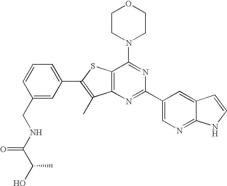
C1CN(C2=NC(C3=CN=C4C(=C3)C=CN4)=NC3=C2SC(C2=CC=CC(CNC(C(O)C)=O)=C2)=C3C)CCO1
